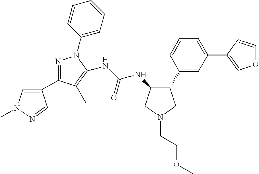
C1(C2=NN(C3=CC=CC=C3)C(NC(=O)NC3C(C4=CC(C5=COC=C5)=CC=C4)CN(CCOC)C3)=C2C)=CN(C)N=C1
